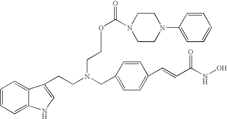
C1=CC=C2C(=C1)C(CCN(CC1=CC=C(C=CC(NO)=O)C=C1)CCOC(N1CCN(C3=CC=CC=C3)CC1)=O)=CN2
